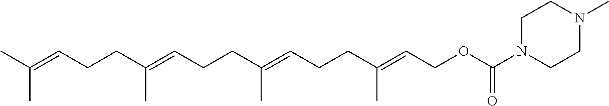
C(C=C(CCC=C(CCC=C(CCC=C(C)C)C)C)C)OC(N1CCN(C)CC1)=O
